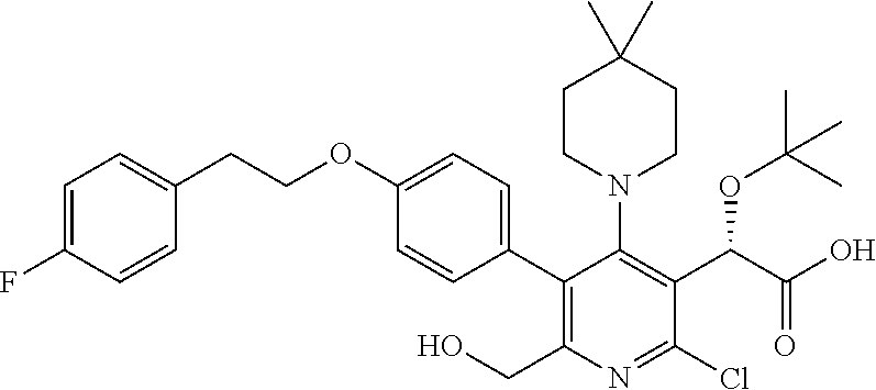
C1(C2=C(CO)N=C(Cl)C(C(C(O)=O)OC(C)(C)C)=C2N2CCC(C)(C)CC2)=CC=C(OCCC2=CC=C(F)C=C2)C=C1
